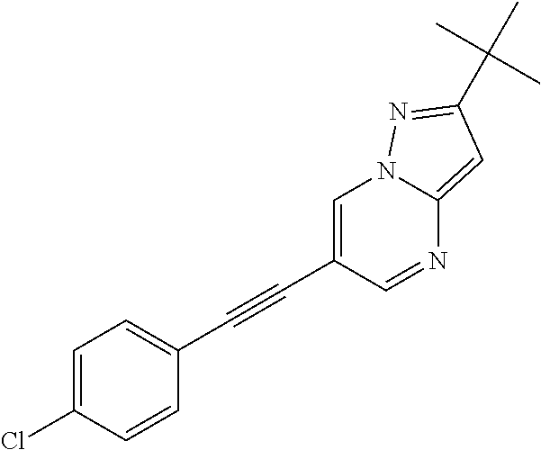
C1=C(Cl)C=CC(C#CC2=CN3C(=CC(C(C)(C)C)=N3)N=C2)=C1
